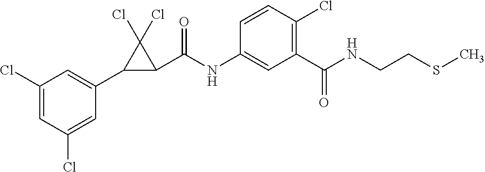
C1(Cl)=CC(Cl)=CC(C2C(C(NC3=CC(C(NCCSC)=O)=C(Cl)C=C3)=O)C2(Cl)Cl)=C1
